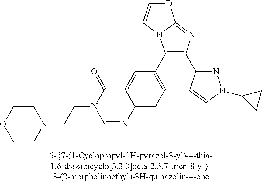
C1(C2=CC=C3C(=C2)C(=O)N(CCN2CCOCC2)C=N3)=C(C2=NN(C3CC3)C=C2)N=C2N1C=C[D]2
